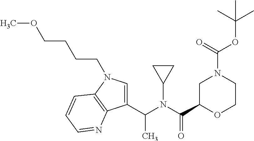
C1C(C(=O)N(C2CC2)C(C)C2=CN(CCCCOC)C3=C2N=CC=C3)OCCN1C(OC(C)(C)C)=O
